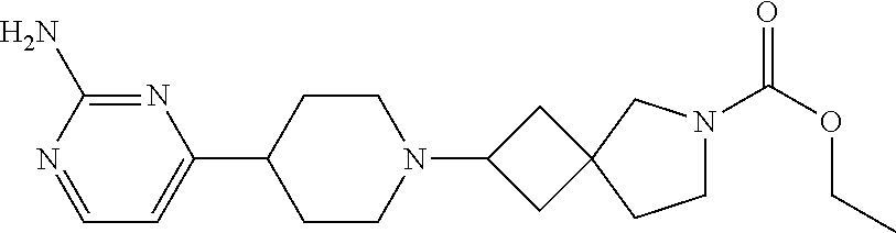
C1(C2CCN(C3CC4(C3)CCN(C(OCC)=O)C4)CC2)=CC=NC(N)=N1
